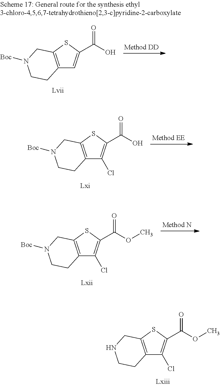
C12=C(SC(C(O)=O)=C1Cl)CN([Boc])CC2.C12=C(SC(C(OC)=O)=C1Cl)CN([Boc])CC2.C12=C(SC(C(OC)=O)=C1Cl)CNCC2.C12=C(SC(C(O)=O)=C1)CN([Boc])CC2
